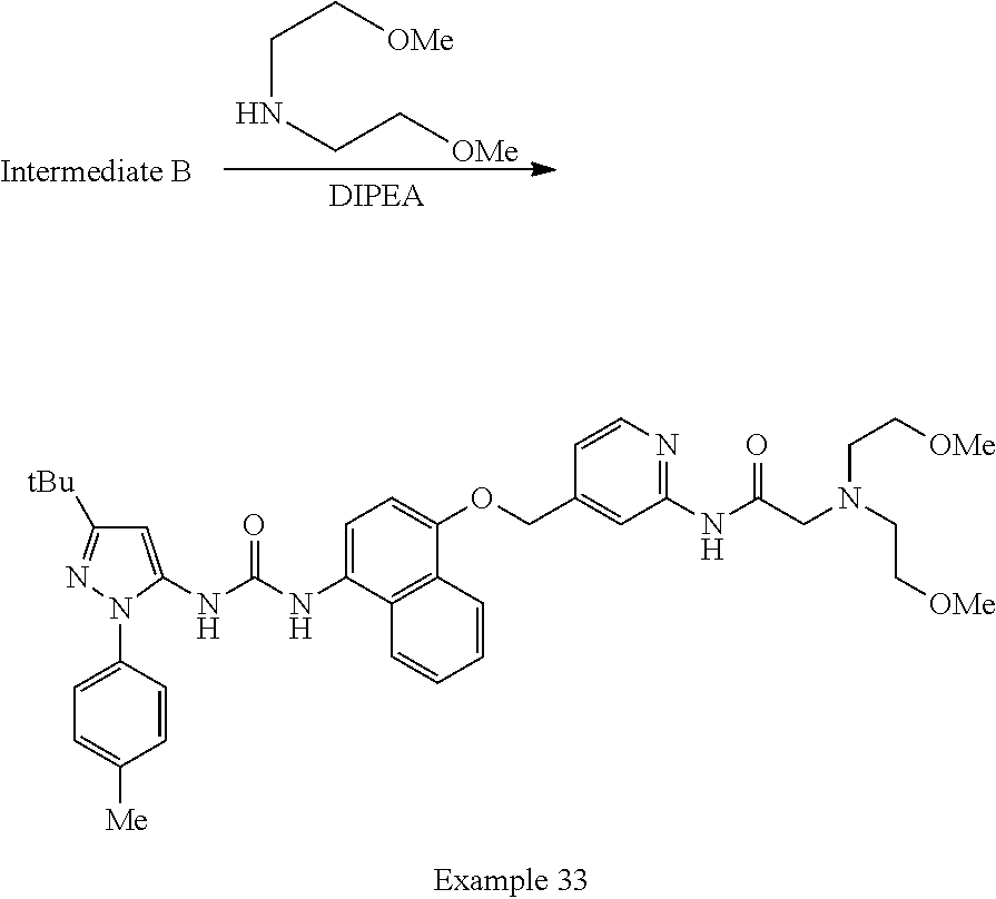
C1=C(NC(NC2=CC=C(OCC3=CC(NC(=O)CN(CC[OMe])CC[OMe])=NC=C3)C3=C2C=CC=C3)=O)N(C2=CC=C([Me])C=C2)N=C1[tBu].C(NCC[OMe])C[OMe]
